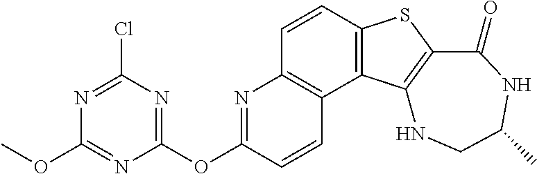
C1=CC2=C(C3=C1N=C(OC1=NC(Cl)=NC(OC)=N1)C=C3)C1=C(S2)C(=O)NC(C)CN1
